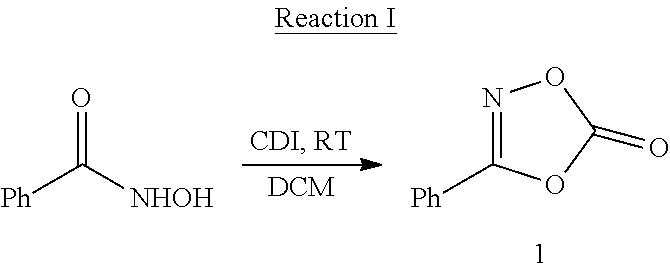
O=C([NHOH])[Ph].N1=C([Ph])OC(=O)O1
